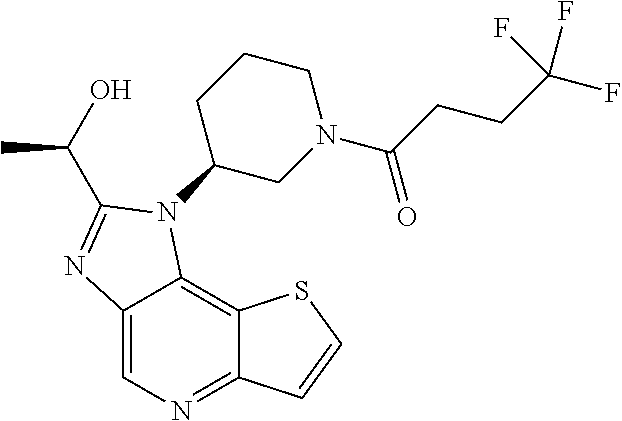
C12=CN=C3C(=C1N(C1CN(C(CCC(F)(F)F)=O)CCC1)C(C(O)C)=N2)SC=C3
